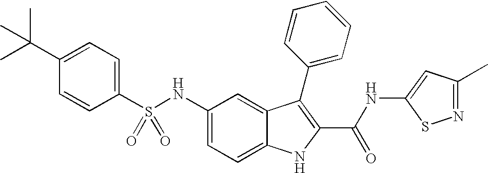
C1(C(C)(C)C)=CC=C(S(NC2=CC=C3C(=C2)C(C2=CC=CC=C2)=C(C(NC2=CC(C)=NS2)=O)N3)(=O)=O)C=C1
